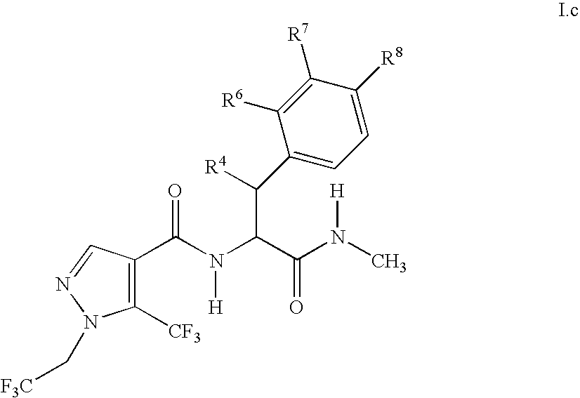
C1([CF3])=C(C(N(C(C(N(C)[H])=O)C([R4])C2=CC=C([R8])C([R7])=C2[R6])[H])=O)C=NN1C[F3C]
